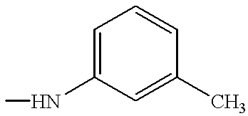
C1=C(NC)C=C(C)C=C1
